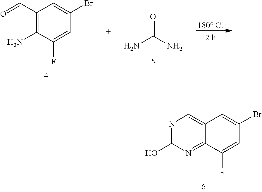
[180 C].C1(C=O)=C(N)C(F)=CC(Br)=C1.NC(N)=O.N1=C(O)N=C2C(=C1)C=C(Br)C=C2F
